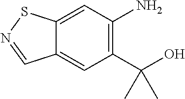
C12=CC(N)=C(C(O)(C)C)C=C1C=NS2
